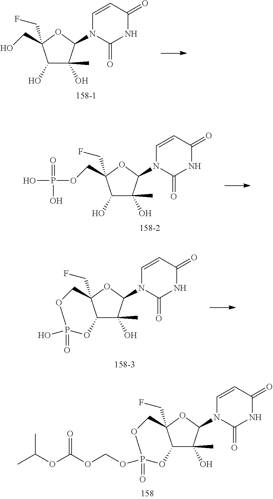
C1(O)C(O)(C)C(N2C(=O)NC(=O)C=C2)OC1(CO)CF.C1(O)C(O)(C)C(N2C(=O)NC(=O)C=C2)OC1(COP(=O)(O)O)CF.C12OP(=O)(O)OCC1(CF)OC(N1C(=O)NC(=O)C=C1)C2(O)C.C12OP(=O)(OCOC(OC(C)C)=O)OCC1(CF)OC(N1C(=O)NC(=O)C=C1)C2(O)C
